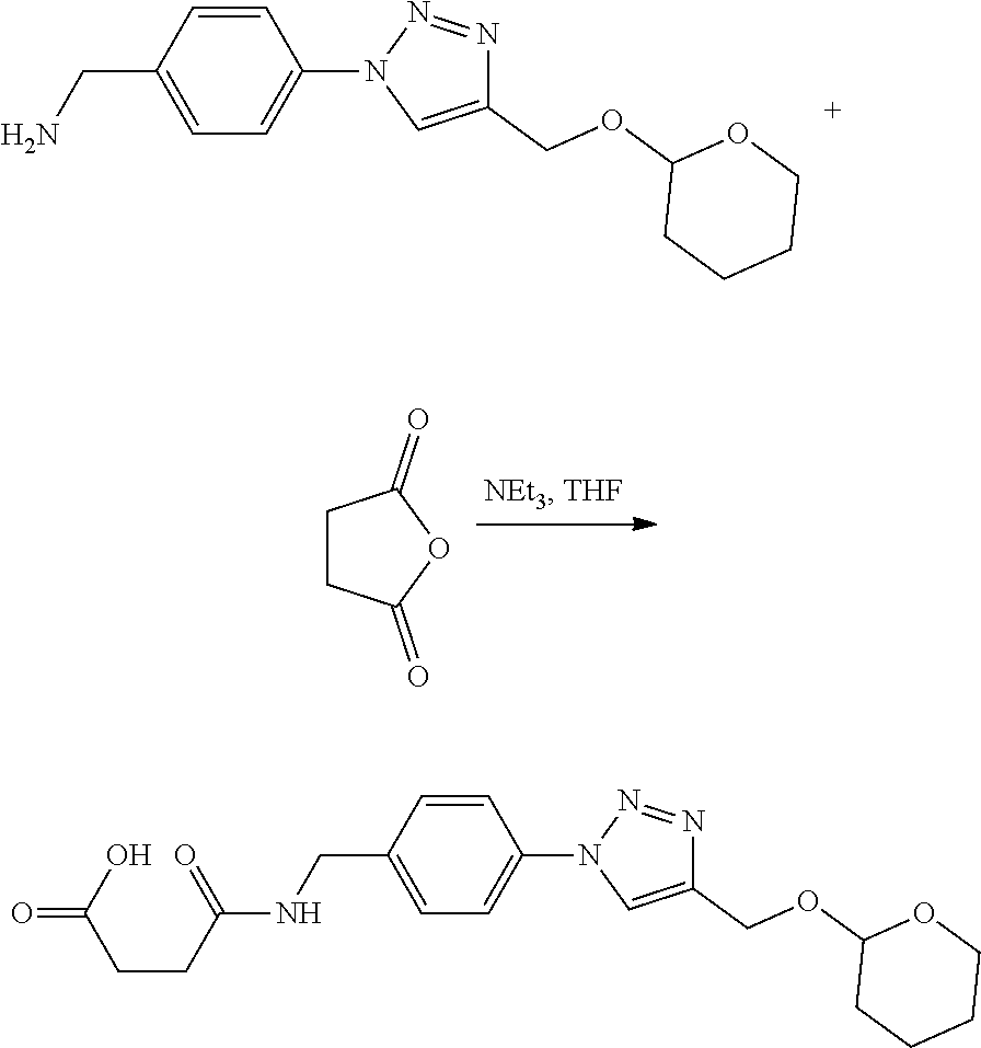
C1=CC(CN)=CC=C1N1C=C(COC2CCCCO2)N=N1.C1CC(=O)OC1=O.C1=CC(CNC(=O)CCC(O)=O)=CC=C1N1C=C(COC2CCCCO2)N=N1
